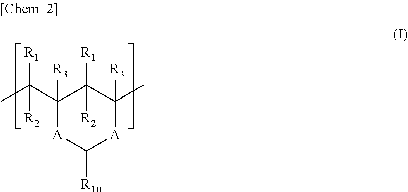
CC(C1([R3])C([R1])([R2])C(C)([R3])[A]C([R10])[A]1)([R1])[R2]
